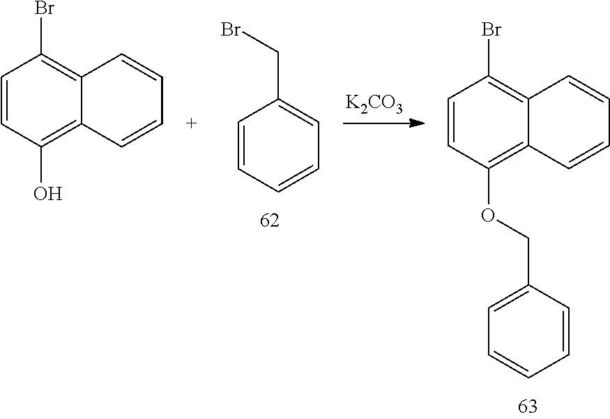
C(C1=CC=CC=C1)Br.[K2CO3].BrC1=C2C(=C(OCC3=CC=CC=C3)C=C1)C=CC=C2.BrC1=C2C(=C(O)C=C1)C=CC=C2
